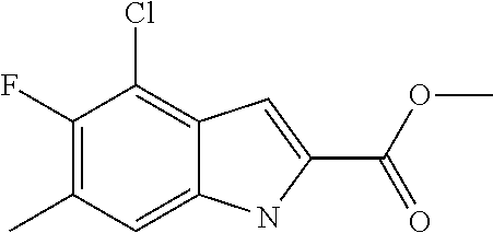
C12=CC(C)=C(F)C(Cl)=C1C=C(C(OC)=O)N2
